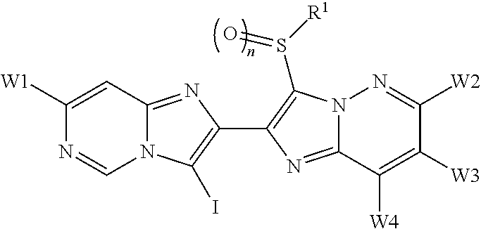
C1([W1])=CC2=NC(C3=C(S([R1])=O)N4C(=N3)C([W4])=C([W3])C([W2])=N4)=C(I)N2C=N1
